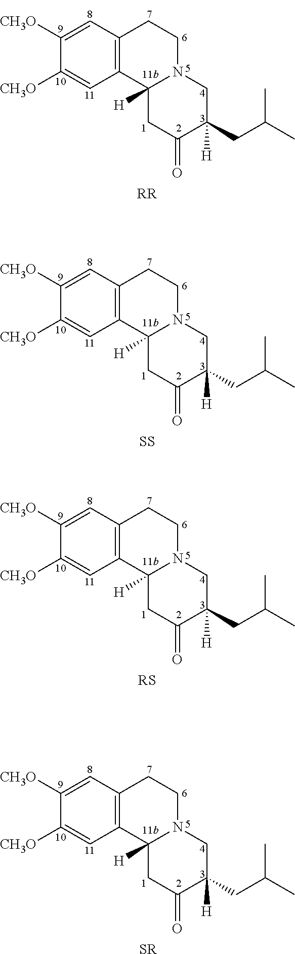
C1=C([CH3O])C([CH3O])=CC2=C1CCN1C2([H])CC(=O)C(CC(C)C)([H])C1.[SS].C1=C([CH3O])C([CH3O])=CC2=C1CCN1C2([H])CC(=O)C(CC(C)C)([H])C1.[RR].C1=C([CH3O])C([CH3O])=CC2=C1CCN1C2([H])CC(=O)C(CC(C)C)([H])C1.[RS].C1=C([CH3O])C([CH3O])=CC2=C1CCN1C2([H])CC(=O)C(CC(C)C)([H])C1.[SR]
